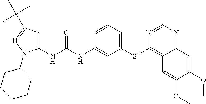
C1(NC(NC2=CC(SC3=C4C(=NC=N3)C=C(OC)C(OC)=C4)=CC=C2)=O)=CC(C(C)(C)C)=NN1C1CCCCC1
